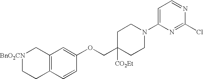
[BnO2CN]1CCC2=C(C1)C=C(OCC1([CO2Et])CCN(C3=CC=NC(Cl)=N3)CC1)C=C2
